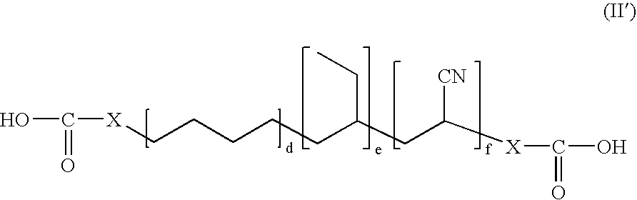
OC(=O)[X]CCCCCC(CC)CC([CN])[X]C(=O)O
